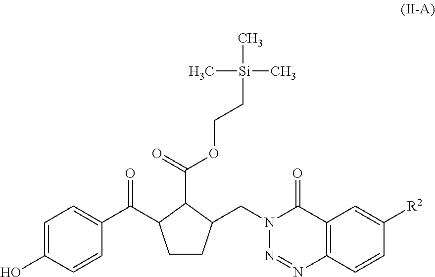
OC1=CC=C(C(=O)C2CCC(CN3N=NC4=C(C3=O)C=C([R2])C=C4)C2C(=O)OCC[Si](C)(C)C)C=C1
